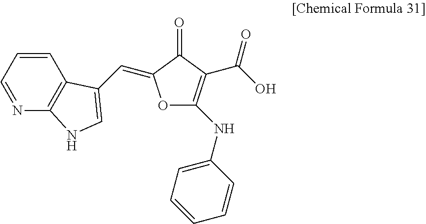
C1=CC=NC2=C1C(C=C1OC(NC3=CC=CC=C3)=C(C(O)=O)C1=O)=CN2
